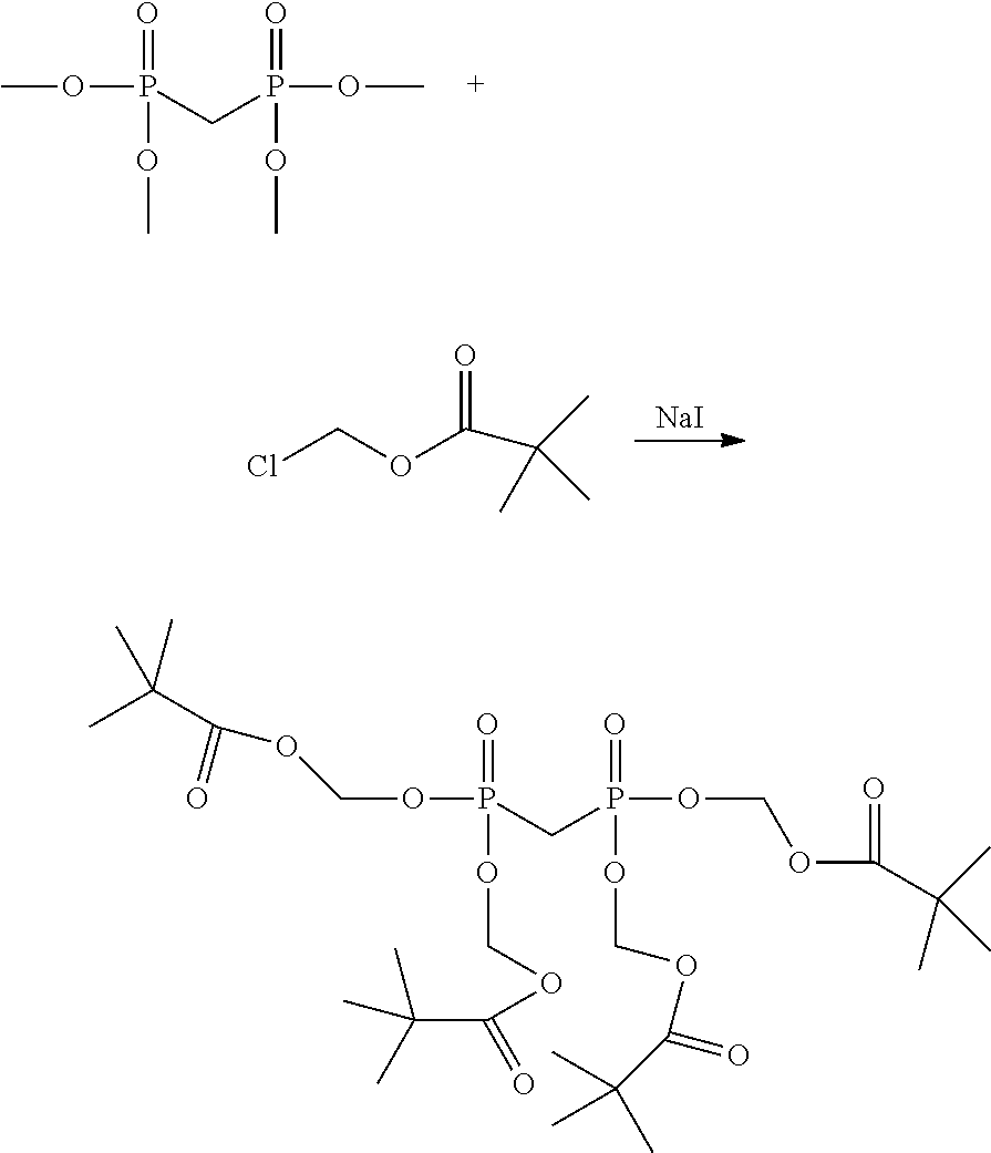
P(CP(OC)(OC)=O)(OC)(OC)=O.[NaI].ClCOC(=O)C(C)(C)C.P(CP(OCOC(=O)C(C)(C)C)(OCOC(C(C)(C)C)=O)=O)(OCOC(=O)C(C)(C)C)(OCOC(=O)C(C)(C)C)=O
